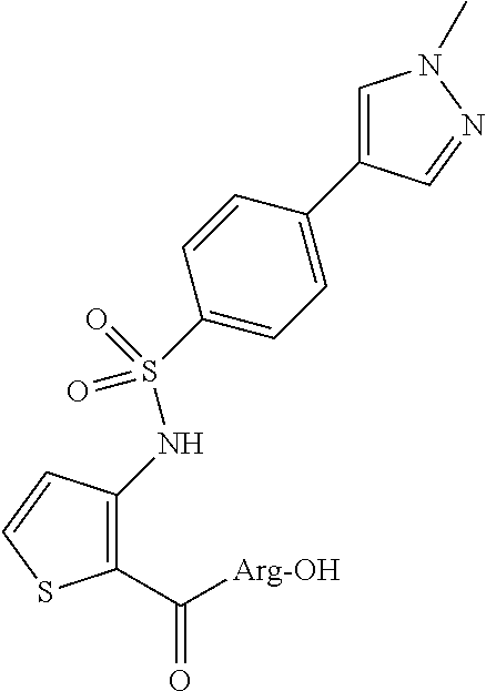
C1(C([Arg-OH])=O)=C(NS(=O)(=O)C2=CC=C(C3=CN(C)N=C3)C=C2)C=CS1
